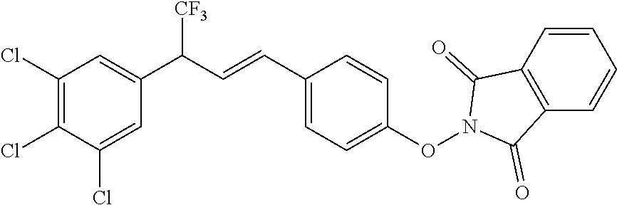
C1(Cl)=C(Cl)C(Cl)=CC(C(C=CC2=CC=C(ON3C(=O)C4=C(C=CC=C4)C3=O)C=C2)[CF3])=C1
